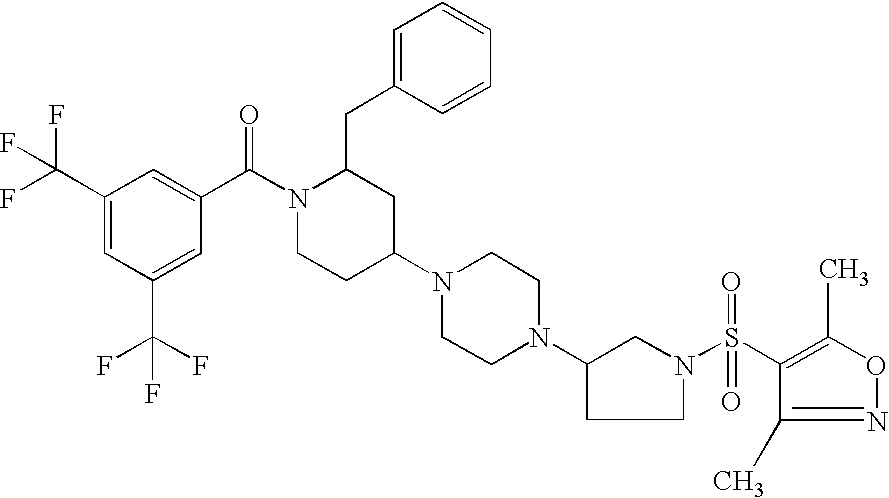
C1(CC2N(C(C3=CC(C(F)(F)F)=CC(C(F)(F)F)=C3)=O)CCC(N3CCN(C4CCN(S(C5=C(C)ON=C5C)(=O)=O)C4)CC3)C2)=CC=CC=C1
